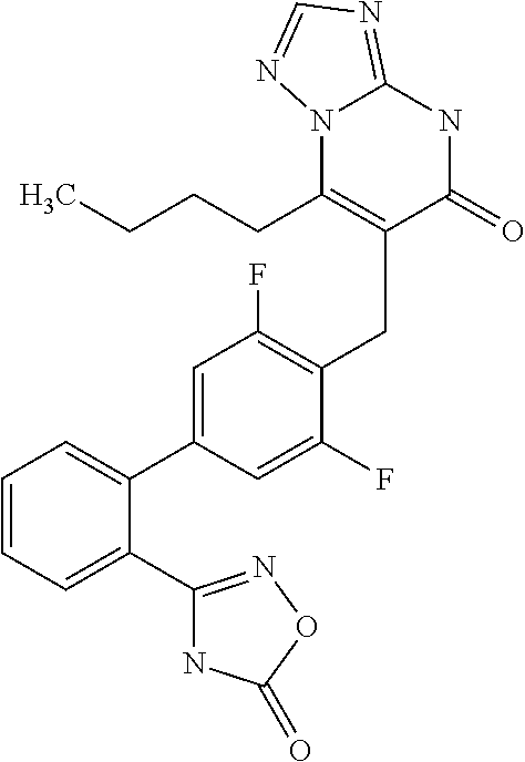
C1=C(C2=CC=CC=C2C2=NOC(=O)N2)C=C(F)C(CC2=C(CCCC)N3C(=NC=N3)NC2=O)=C1F
